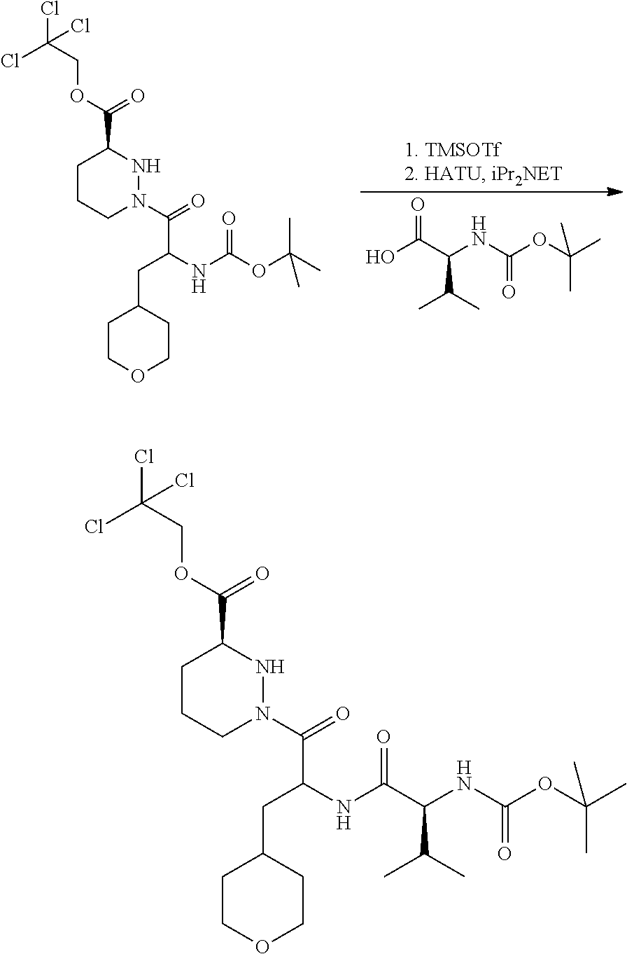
OC(C(NC(OC(C)(C)C)=O)C(C)C)=O.C1CCN(C(=O)C(NC(OC(C)(C)C)=O)CC2CCOCC2)NC1C(OCC(Cl)(Cl)Cl)=O.C1CCN(C(=O)C(NC(C(NC(OC(C)(C)C)=O)C(C)C)=O)CC2CCOCC2)NC1C(OCC(Cl)(Cl)Cl)=O
